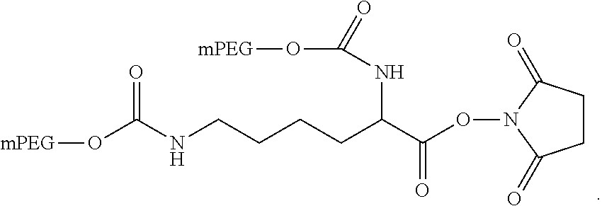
O(C(NCCCCC(C(ON1C(=O)CCC1=O)=O)NC(=O)O[mPEG])=O)[mPEG]
